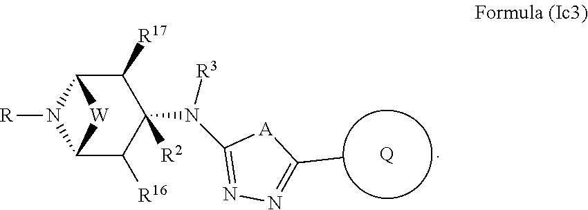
N1([R])C2C([R16])C([R2])(N(C3=NN=C(C)[A]3)[R3])C([R17])C1[W]2.[Q]
